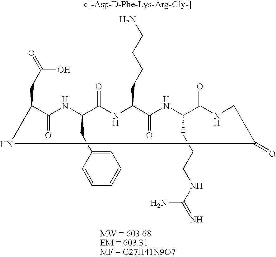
C1(CC(=O)O)C(=O)NC(CC2=CC=CC=C2)C(=O)NC(CCCCN)C(=O)NC(CCCNC(=N)N)C(=O)NCC(=O)N1
